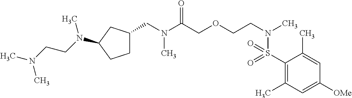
C(N(C(COCCN(C)S(=O)(=O)C1=C(C)C=C([OMe])C=C1C)=O)C)C1CCC(N(CCN(C)C)C)C1
